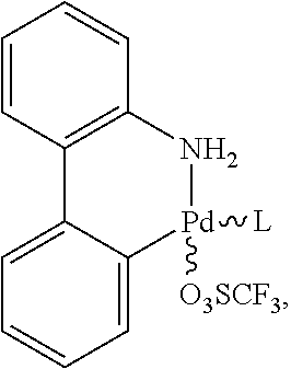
C1=CC2=C(C=C1)N[Pd]([L])([O3SCF3])C1=CC=CC=C21
